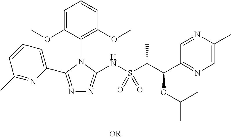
N1=C(C2=CC=CC(C)=N2)N(C2=C(OC)C=CC=C2OC)C(NS(=O)(=O)C(C(C2=NC=C(C)N=C2)OC(C)C)C)=N1
